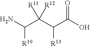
C([R10])(N)C(C(C(O)=O)[R13])([R11])[R12]
